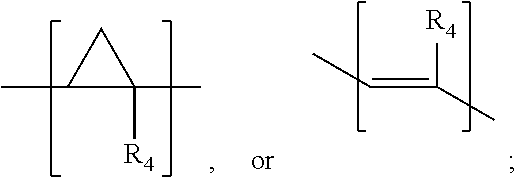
CC1C(C)([R4])C1.C(=C([R4])C)C
